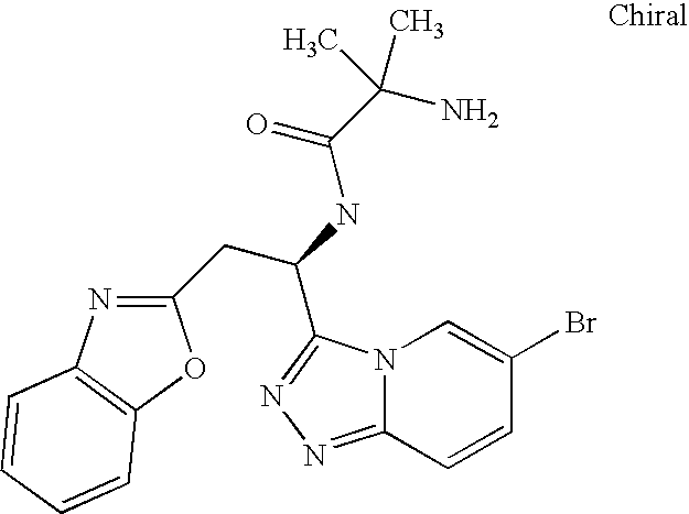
C12=NN=C(C(NC(C(N)(C)C)=O)CC3=NC4=C(O3)C=CC=C4)N1C=C(Br)C=C2
